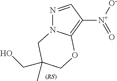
N1=CC([N+](=O)[O-])=C2N1CC(C)(CO)CO2
